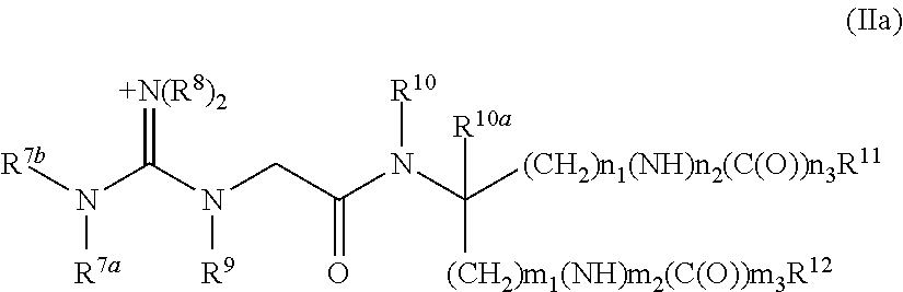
C(N(C(CN(C(N([R7b])[R7a])=[+N(R8)2])[R9])=O)[R10])([R10a])([(CH2)m1(NH)m2(C(O))m3R12])[(CH2)n1(NH)n2(C(O))n3R11]
